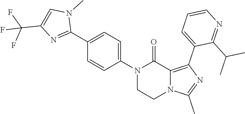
N1(C2=CC=C(C3=NC(C(F)(F)F)=CN3C)C=C2)CCN2C(=C(C3=CC=CN=C3C(C)C)N=C2C)C1=O
